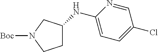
C1(NC2CCN([Boc])C2)=CC=C(Cl)C=N1
